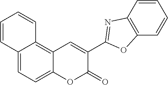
C12=CC=C3C(=C1C=CC=C2)C=C(C1=NC2=C(C=CC=C2)O1)C(=O)O3
